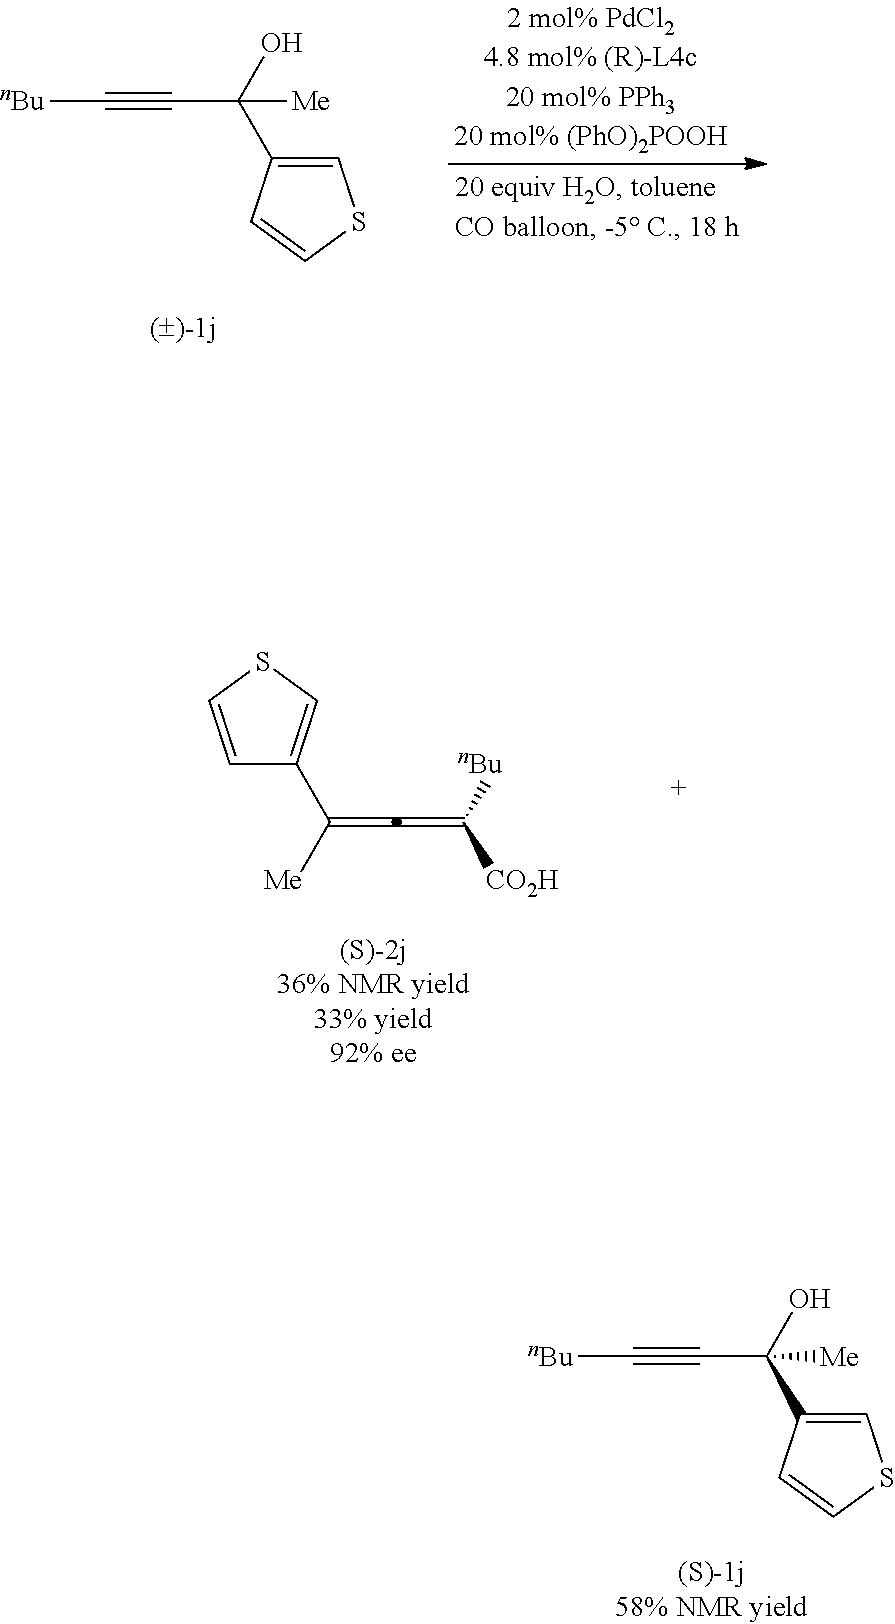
C(O)([Me])(C#C[nBu])C1=CSC=C1.C([Me])(=C=C([nBu])[CO2H])C1=CSC=C1.C(O)([Me])(C#C[nBu])C1=CSC=C1
